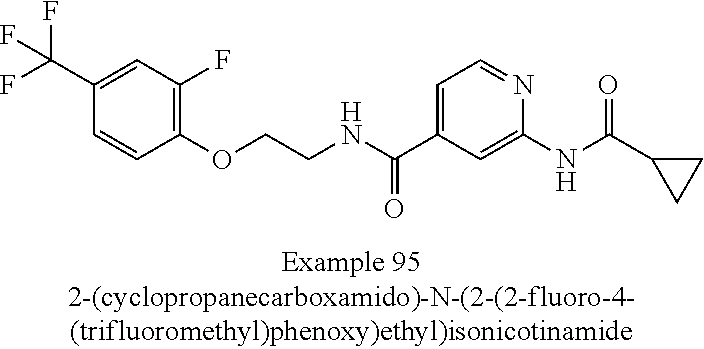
C1(C(F)(F)F)=CC(F)=C(OCCNC(C2=CC=NC(NC(=O)C3CC3)=C2)=O)C=C1
